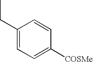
C1=CC([COSMe])=CC=C1CC
